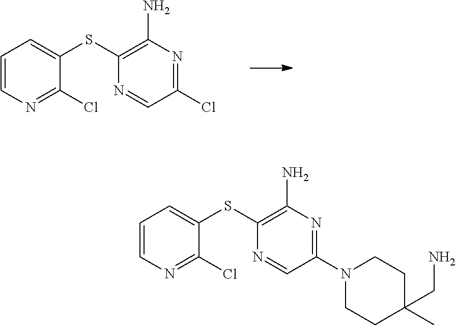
C1(SC2=CC=CN=C2Cl)=C(N)N=C(Cl)C=N1.C1(SC2=CC=CN=C2Cl)=C(N)N=C(N2CCC(CN)(C)CC2)C=N1
